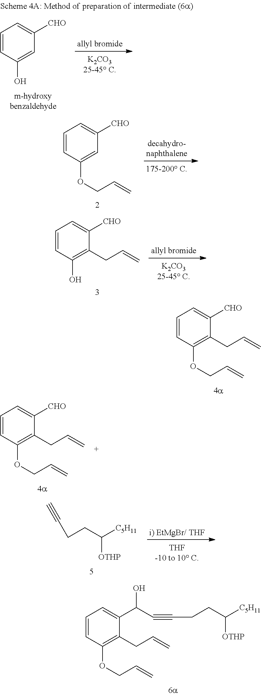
C1=CC(O)=CC([CHO])=C1.C1=CC(OCC=C)=CC([CHO])=C1.C1=CC(O)=C(CC=C)C([CHO])=C1.C1=CC(OCC=C)=C(CC=C)C([CHO])=C1.C1=CC(OCC=C)=C(CC=C)C(C(C#CCCC([C5H11])[OTHP])O)=C1.C1=CC(OCC=C)=C(CC=C)C([CHO])=C1.C(CC([C5H11])[OTHP])C#C.[i) EtMgBr/ THF]
